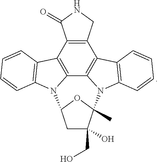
C12=C(C3=C4C5=C1C1=C(N5C5(C)C(CO)(O)CC(N4C4=C3C=CC=C4)O5)C=CC=C1)C(=O)NC2
